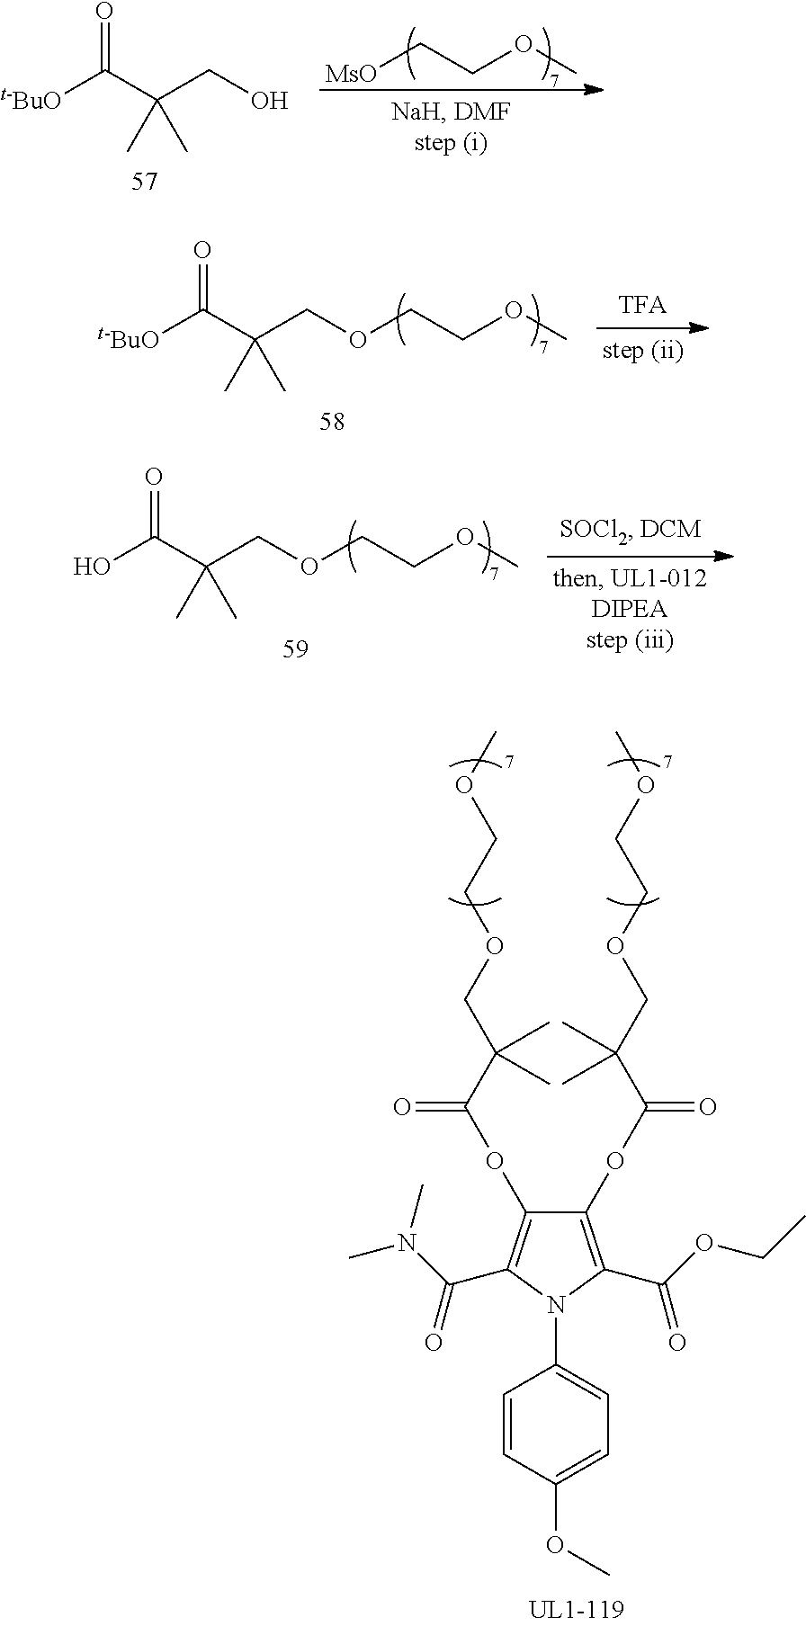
[t-BuO]C(C(CO)(C)C)=O.[MsO]CCOC.[t-BuO]C(C(COCCOC)(C)C)=O.OC(C(COCCOC)(C)C)=O.C1(OC(=O)C(COCCOC)(C)C)=C(C(OCC)=O)N(C2=CC=C(OC)C=C2)C(C(N(C)C)=O)=C1OC(C(COCCOC)(C)C)=O
